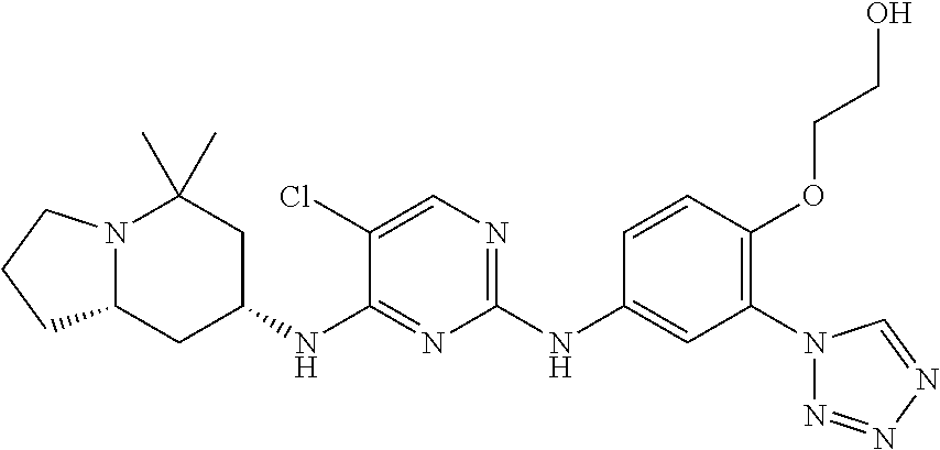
N12C(CC(NC3=NC(NC4=CC(N5N=NN=C5)=C(OCCO)C=C4)=NC=C3Cl)CC1(C)C)CCC2
